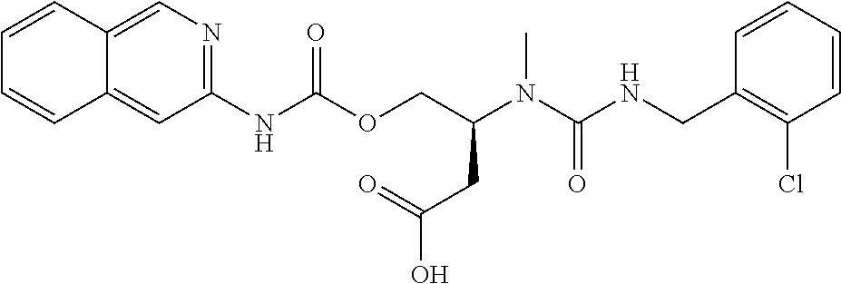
C1=CC(CNC(N(C(COC(NC2=NC=C3C(=C2)C=CC=C3)=O)CC(O)=O)C)=O)=C(Cl)C=C1
